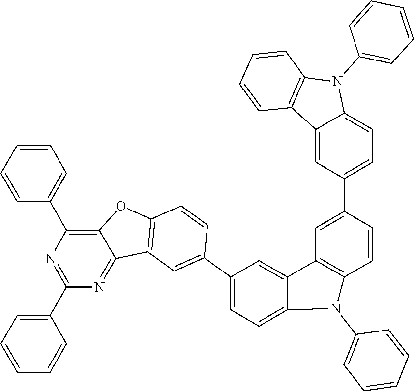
C1=CC=CC(C2=C3C(=NC(C4=CC=CC=C4)=N2)C2=C(O3)C=CC(C3=CC=C4C(=C3)C3=C(C=CC(C5=CC=C6C(=C5)C5=C(N6C6=CC=CC=C6)C=CC=C5)=C3)N4C3=CC=CC=C3)=C2)=C1
